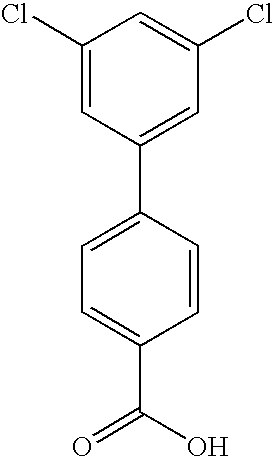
C1(C2=CC=C(C(O)=O)C=C2)=CC(Cl)=CC(Cl)=C1
